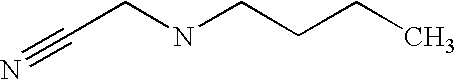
N#CCNCCCC
